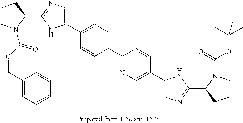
C1CN(C(OCC2=CC=CC=C2)=O)C(C2=NC=C(C3=CC=C(C4=NC=C(C5=CN=C(C6N(C(=O)OC(C)(C)C)CCC6)N5)C=N4)C=C3)N2)C1
